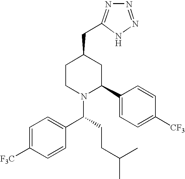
C1CN(C(CCC(C)C)C2=CC=C([F3C])C=C2)C(C2=CC=C([CF3])C=C2)CC1CC1=NN=NN1
